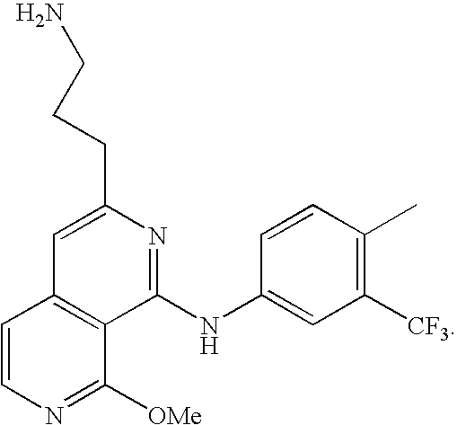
C1=CN=C([OMe])C2=C1C=C(CCCN)N=C2NC1=CC([CF3])=C(C)C=C1
